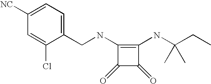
C1=C(Cl)C(CNC2=C(NC(CC)(C)C)C(=O)C2=O)=CC=C1[NC]
